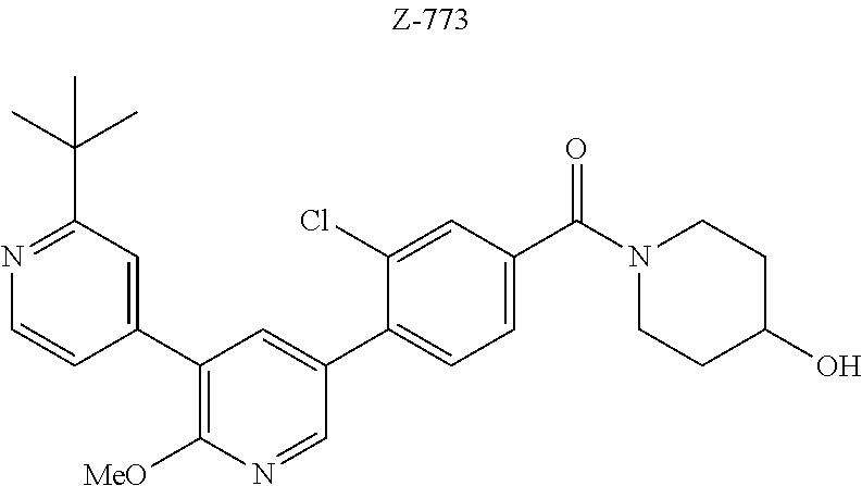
C1(C2=C([MeO])N=CC(C3=CC=C(C(N4CCC(O)CC4)=O)C=C3Cl)=C2)=CC(C(C)(C)C)=NC=C1
